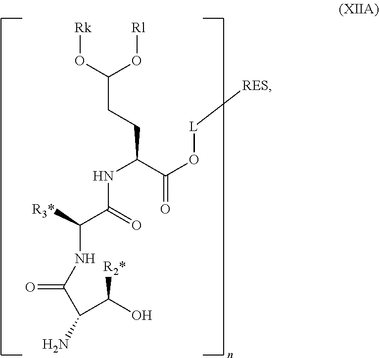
C(N)(C(O)[R2*])C(NC(C(=O)NC(CCC(O[Rk])O[Rl])C(O[L][RES])=O)[R3*])=O
